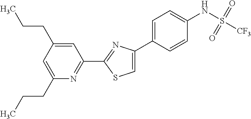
C1(C2=NC(C3=CC=C(NS([CF3])(=O)=O)C=C3)=CS2)=NC(CCC)=CC(CCC)=C1
